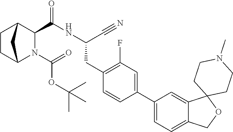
C1CC2N(C(=O)OC(C)(C)C)C(C(=O)NC(CC3=C(F)C=C(C4=CC=C5C(=C4)C4(OC5)CCN(C)CC4)C=C3)C#N)C1C2
